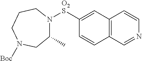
N1([O2S]C2=CC3=C(C=C2)C=NC=C3)CCCN([Boc])CC1C
